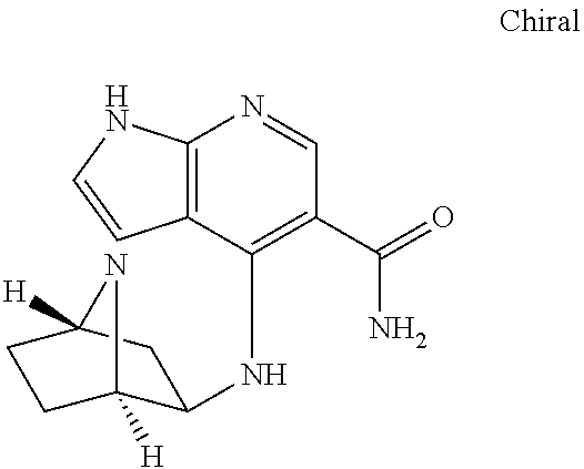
C1(NC2=C(C(N)=O)C=NC3=C2C=CN3)C2([H])CCC([H])(C1)N2
